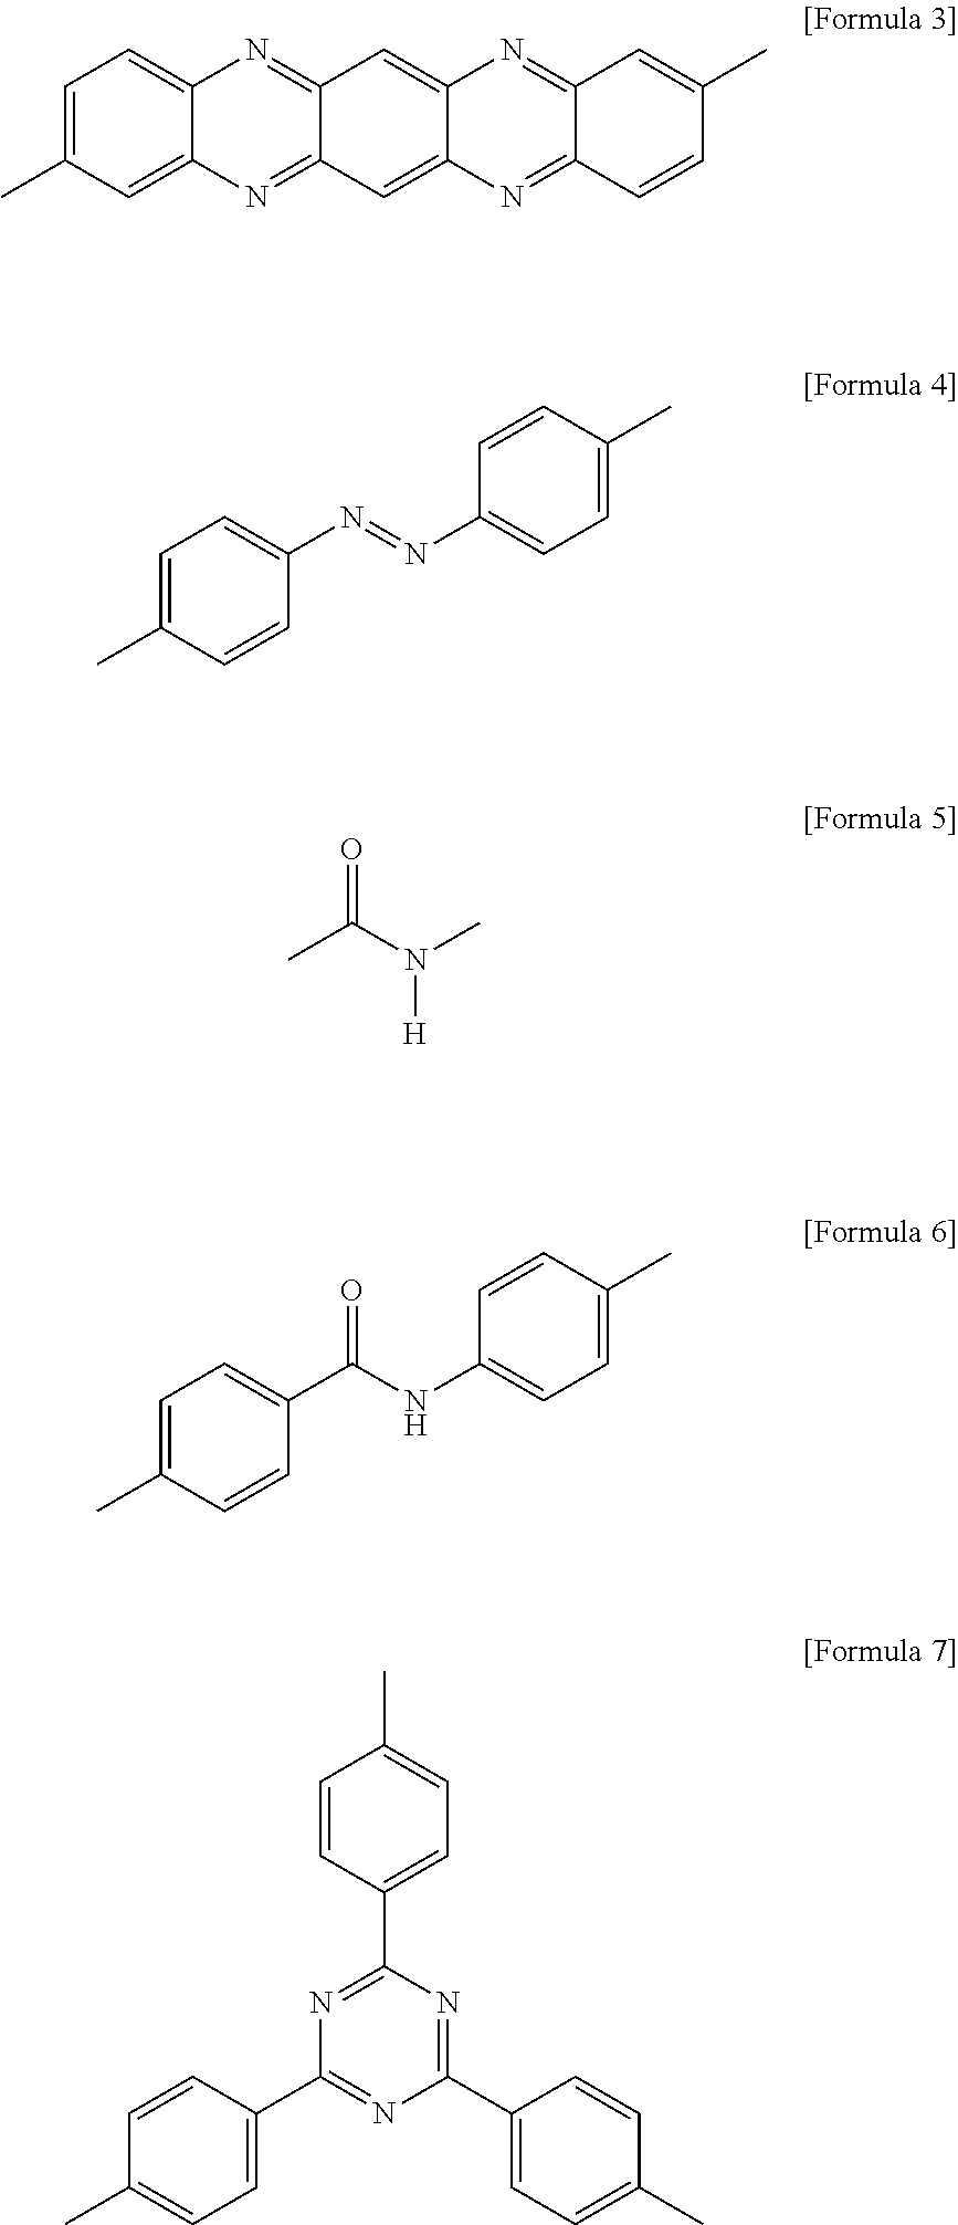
C1=C(C)C=C2C(=C1)N=C1C(=N2)C=C2C(=C1)N=C1C(=N2)C=CC(C)=C1.C1=C(C)C=CC(N=NC2=CC=C(C)C=C2)=C1.O=C(N(C)[H])C.C1=C(C)C=CC(C(NC2=CC=C(C)C=C2)=O)=C1.C1(C)=CC=C(C2=NC(C3=CC=C(C)C=C3)=NC(C3=CC=C(C)C=C3)=N2)C=C1
